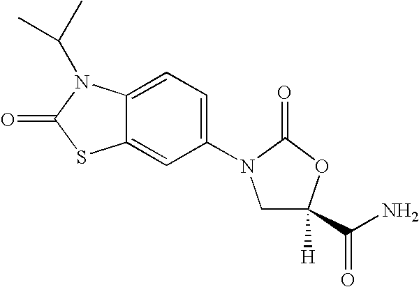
C12=CC(N3CC(C(N)=O)([H])OC3=O)=CC=C1N(C(C)C)C(=O)S2
